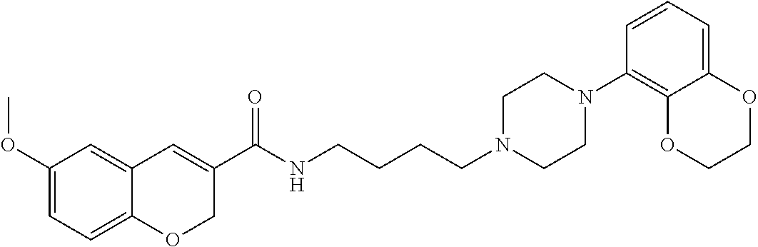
C1(OC)=CC=C2C(=C1)C=C(C(NCCCCN1CCN(C3=C4C(=CC=C3)OCCO4)CC1)=O)CO2
